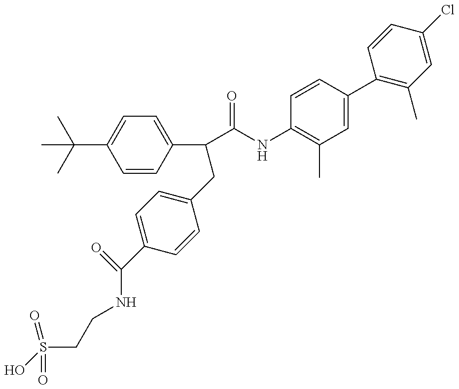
OS(CCNC(C1=CC=C(CC(C(=O)NC2=C(C)C=C(C3=C(C)C=C(Cl)C=C3)C=C2)C2=CC=C(C(C)(C)C)C=C2)C=C1)=O)(=O)=O
